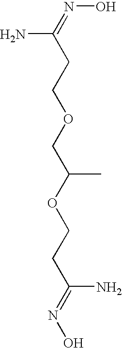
C(CCOCC(OCCC(=NO)N)C)(=NO)N
